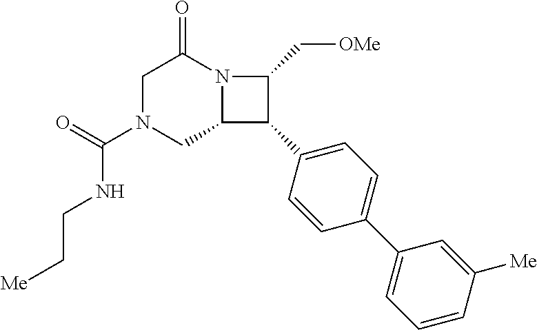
C1N(C(=O)NCC[Me])CC2N(C1=O)C(C[OMe])C2C1=CC=C(C2=CC=CC([Me])=C2)C=C1
